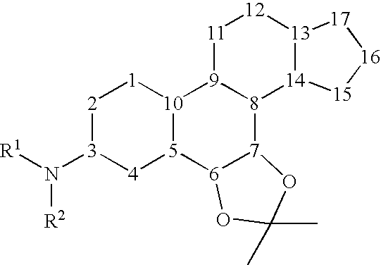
[R1]N([3]1[4][5]2[10]([1][2]1)[9]1[8]([7]3[6]2OC(C)(C)O3)[14]2[13]([12][11]1)[17][16][15]2)[R2]
